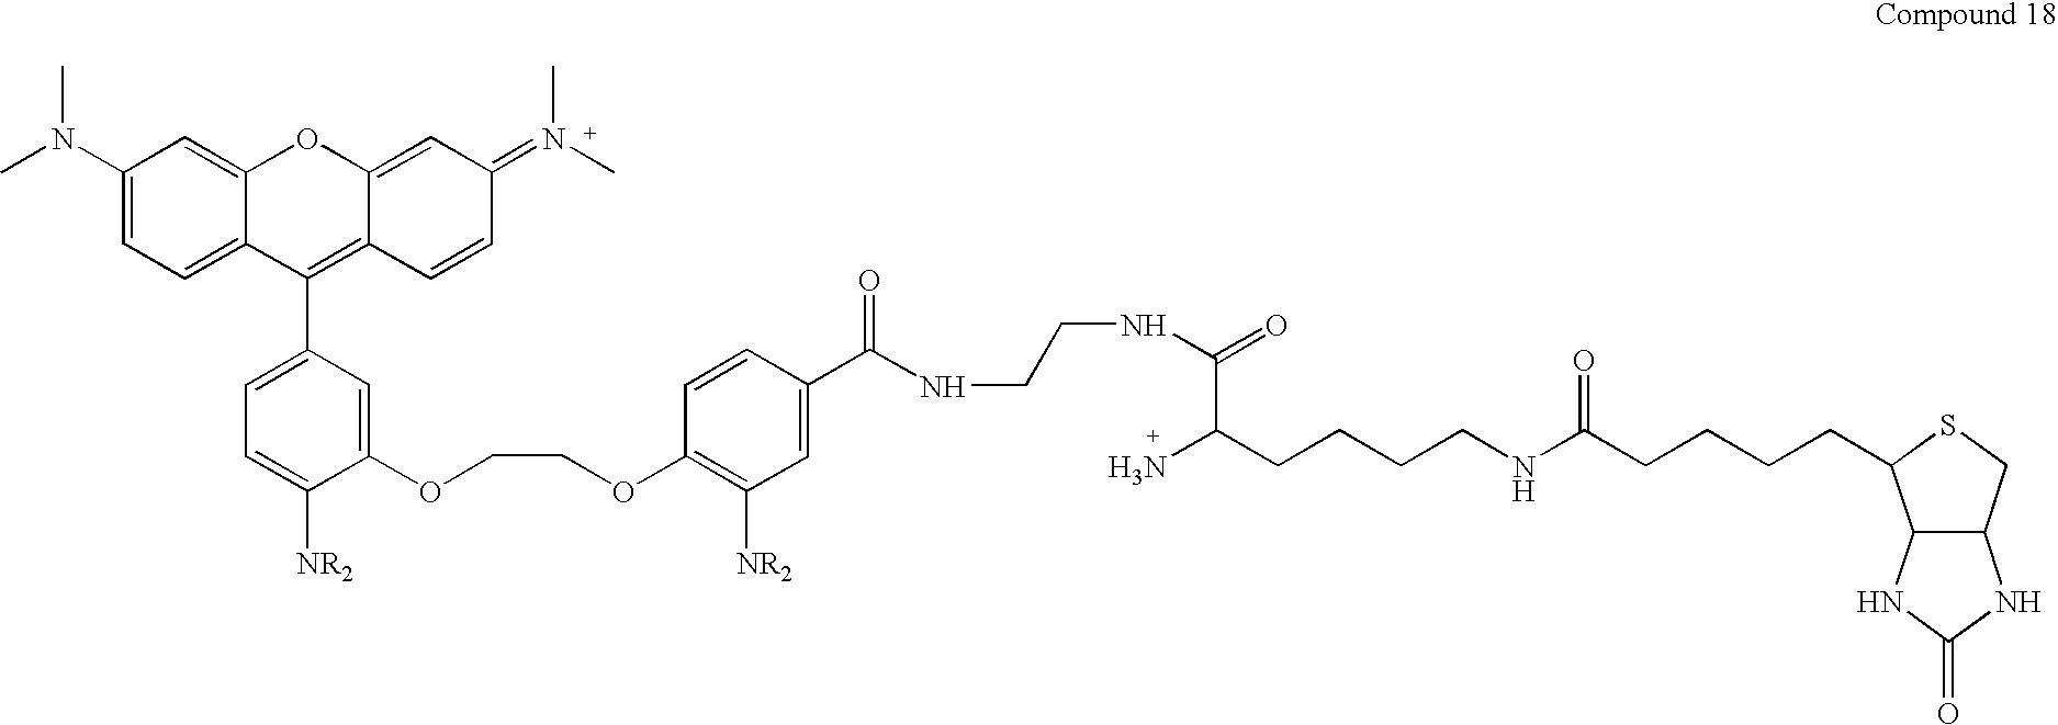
CN(C1=CC=C2C(=C1)OC1=CC(=N(C)C)C=CC1=C2C1=CC=C([NR2])C(OCCOC2=C([NR2])C=C(C(=O)NCCNC(=O)C(N)CCCCNC(CCCCC3C4C(CS3)NC(=O)N4)=O)C=C2)=C1)C
